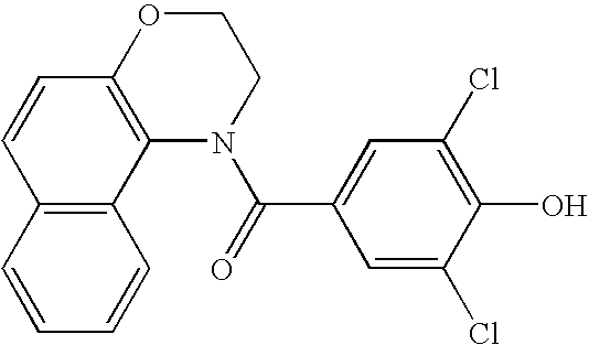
C12=C(C3=C(C=C1)OCCN3C(=O)C1=CC(Cl)=C(O)C(Cl)=C1)C=CC=C2
